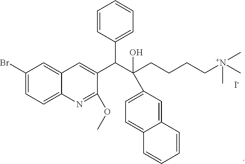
[I-].C1(Br)=CC=C2C(=C1)C=C(C(C(CCCC[N+](C)(C)C)(O)C1=CC=C3C(=C1)C=CC=C3)C1=CC=CC=C1)C(OC)=N2
